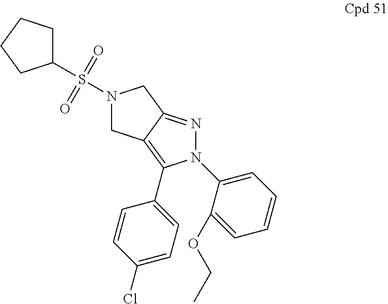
N1(S(C2CCCC2)(=O)=O)CC2=C(C3=CC=C(Cl)C=C3)N(C3=CC=CC=C3OCC)N=C2C1
